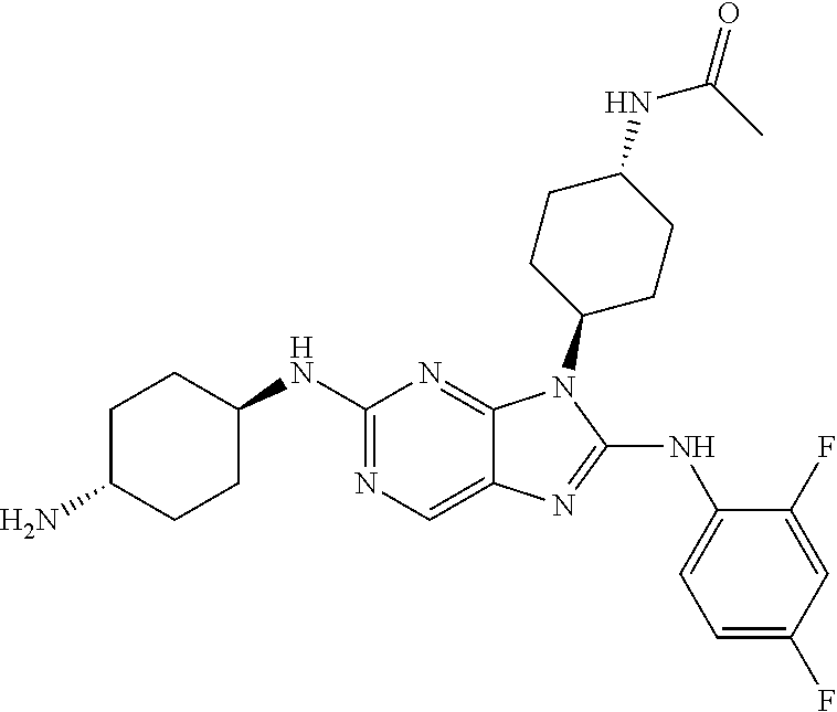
N1=C(NC2CCC(N)CC2)N=C2C(=C1)N=C(NC1=CC=C(F)C=C1F)N2C1CCC(NC(C)=O)CC1
